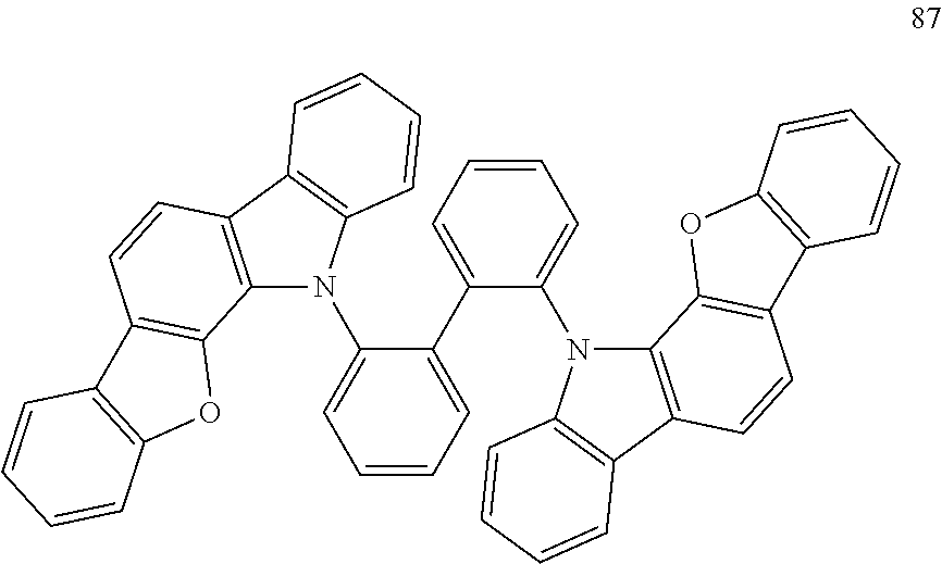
C12=C(C3=C(N1C1=CC=CC=C1C1=CC=CC=C1N1C4=C(C5=C1C=CC=C5)C=CC1=C4OC4=C1C=CC=C4)C=CC=C3)C=CC1=C2OC2=C1C=CC=C2
